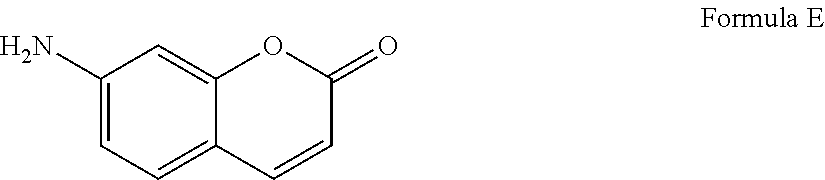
C1(N)=CC=C2C(=C1)OC(=O)C=C2
